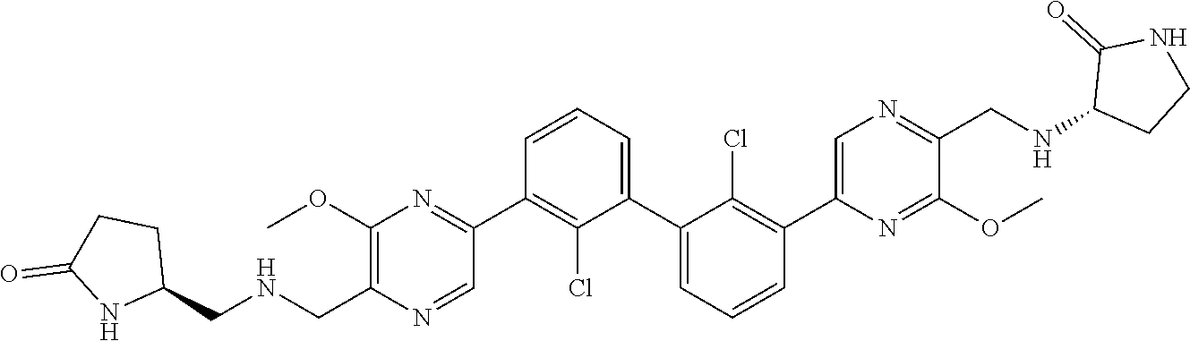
C1(OC)=C(CNCC2CCC(=O)N2)N=CC(C2=C(Cl)C(C3=CC=CC(C4=CN=C(CNC5CCNC5=O)C(OC)=N4)=C3Cl)=CC=C2)=N1
